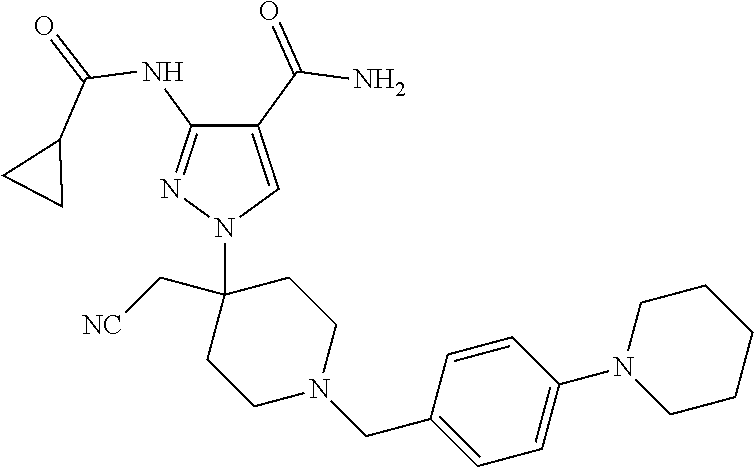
C1(C(=O)N)=CN(C2(C[NC])CCN(CC3=CC=C(N4CCCCC4)C=C3)CC2)N=C1NC(=O)C1CC1
